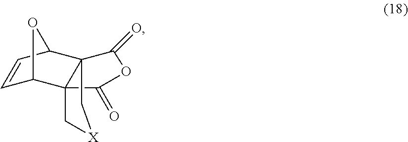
C1=CC2C34C(C1O2)(C(=O)OC3=O)C[X]C4
